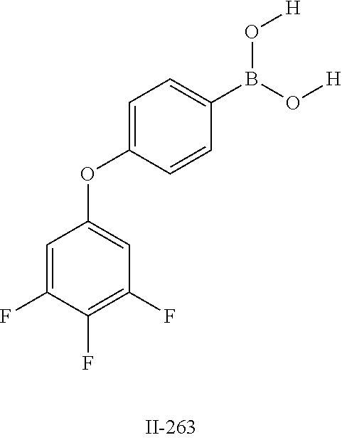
C1=C(F)C(F)=C(F)C=C1OC1=CC=C(B(O[H])O[H])C=C1
